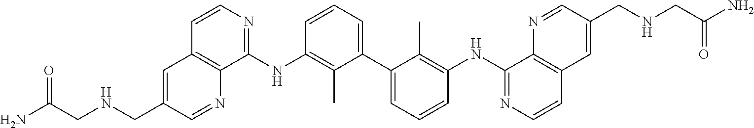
C1=CC=C(C2=CC=CC(NC3=NC=CC4=C3N=CC(CNCC(N)=O)=C4)=C2C)C(C)=C1NC1=NC=CC2=C1N=CC(CNCC(N)=O)=C2
